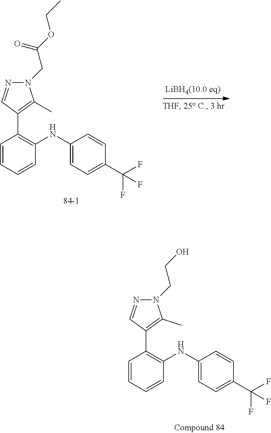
C1=CC=CC(NC2=CC=C(C(F)(F)F)C=C2)=C1C1=C(C)N(CC(OCC)=O)N=C1.C1=CC=CC(NC2=CC=C(C(F)(F)F)C=C2)=C1C1=C(C)N(CCO)N=C1
